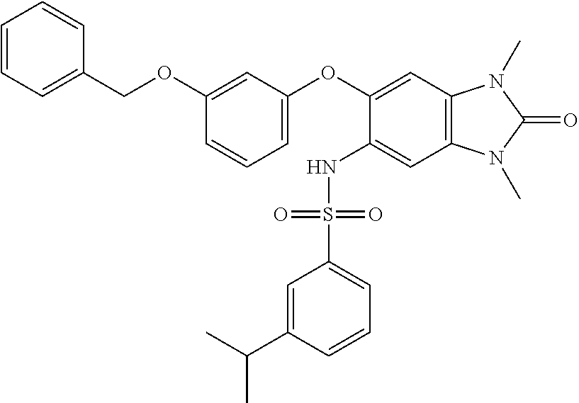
C1=CC=C(COC2=CC(OC3=CC4=C(C=C3NS(C3=CC=CC(C(C)C)=C3)(=O)=O)N(C)C(=O)N4C)=CC=C2)C=C1
